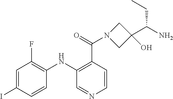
C1=C(I)C=CC(NC2=C(C(=O)N3CC(O)(C(N)CC)C3)C=CN=C2)=C1F
